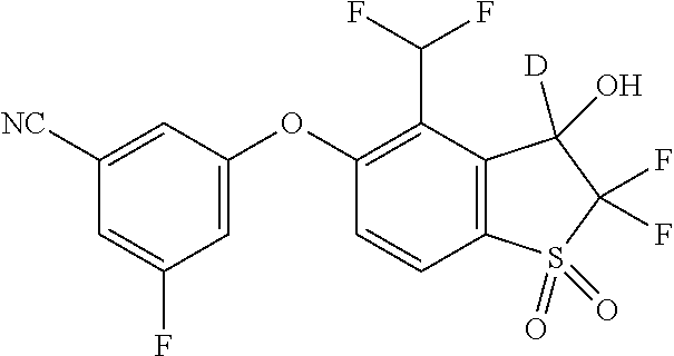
O(C1=CC(F)=CC([NC])=C1)C1=C(C(F)F)C2=C(C=C1)S(=O)(=O)C(F)(F)C2([D])O
